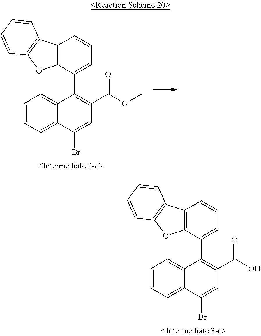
C12=C(C(C3=C(C(O)=O)C=C(Br)C4=CC=CC=C43)=CC=C1)OC1=C2C=CC=C1.C12=C(C(C3=C(C(OC)=O)C=C(Br)C4=CC=CC=C43)=CC=C1)OC1=C2C=CC=C1
